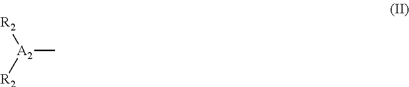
[R2][A2]([R2])C
